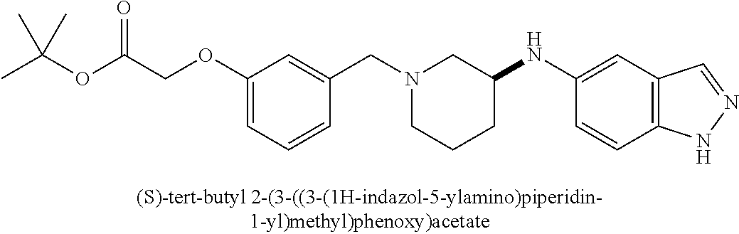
N1(CC2=CC(OCC(OC(C)(C)C)=O)=CC=C2)CCCC(NC2=CC3=C(C=C2)NN=C3)C1
